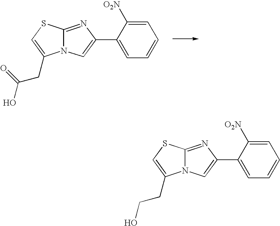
N12C(=NC(C3=CC=CC=C3[O2N])=C1)SC=C2CC(O)=O.N12C(=NC(C3=CC=CC=C3[O2N])=C1)SC=C2CCO
